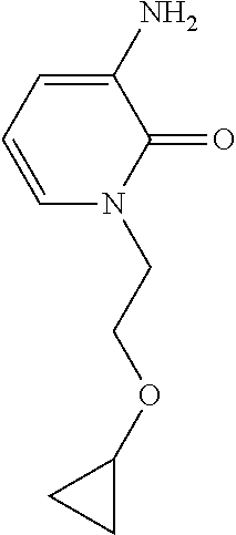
C1=C(N)C(=O)N(CCOC2CC2)C=C1
